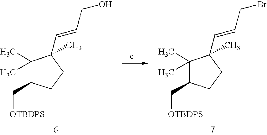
C1(C)(C)C(C[OTBDPS])CCC1(C=CCO)C.C1(C)(C)C(C[OTBDPS])CCC1(C=CCBr)C
